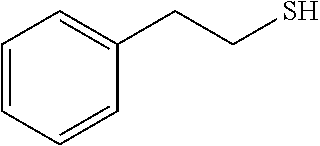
C1=CC=CC(CCS)=C1
